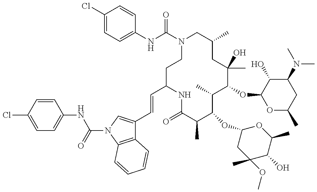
C12=C(N(C(=O)NC3=CC=C(Cl)C=C3)C=C1C=CC1CCN(C(NC3=CC=C(Cl)C=C3)=O)CC(C)CC(C)(O)C(OC3OC(C)CC(N(C)C)C3O)C(C)C(OC3CC(C)(OC)C(O)C(C)O3)C(C)C(=O)N1)C=CC=C2
